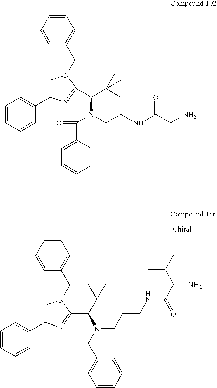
C1=CC=CC(C2=CN(CC3=CC=CC=C3)C(C(C(C)(C)C)N(CCNC(CN)=O)C(C3=CC=CC=C3)=O)=N2)=C1.C1=CC=CC(C2=CN(CC3=CC=CC=C3)C(C(N(CCCNC(C(N)C(C)C)=O)C(=O)C3=CC=CC=C3)C(C)(C)C)=N2)=C1
